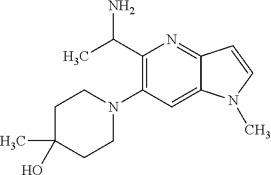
C1(C(N)C)=C(N2CCC(C)(O)CC2)C=C2C(=N1)C=CN2C
